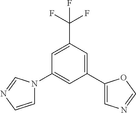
C1=C(C(F)(F)F)C=C(C2=CN=CO2)C=C1N1C=CN=C1
